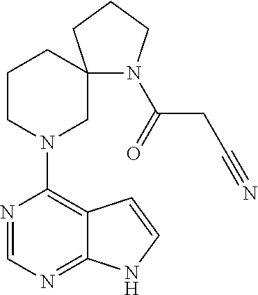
N1=CN=C2C(=C1N1CC3(CCC1)N(C(CC#N)=O)CCC3)C=CN2
